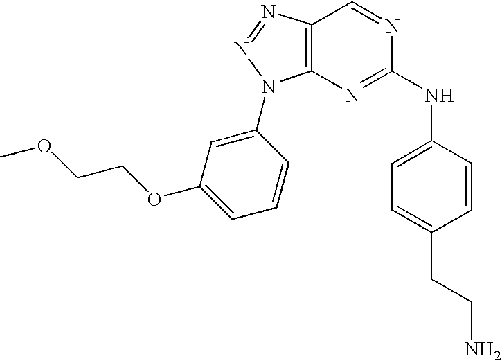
C12=C(N=NN1C1=CC(OCCOC)=CC=C1)C=NC(NC1=CC=C(CCN)C=C1)=N2
